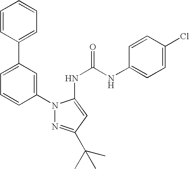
C1=CC(C2=CC=CC(N3N=C(C(C)(C)C)C=C3NC(=O)NC3=CC=C(Cl)C=C3)=C2)=CC=C1
